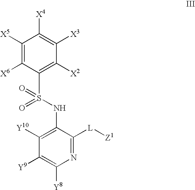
C1([Y10])=C(NS(C2=C([X2])C([X3])=C([X4])C([X5])=C2[X6])(=O)=O)C([L][Z1])=NC([Y8])=C1[Y9]
